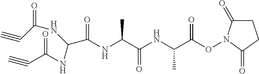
O=C(NC(C(NC(C(ON1C(=O)CCC1=O)=O)C)=O)C)C(NC(C#C)=O)NC(C#C)=O
